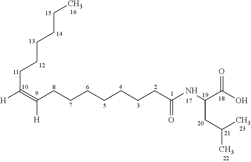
C(=C(CCCCCCCC(NC(C(O)=O)CC(C)C)=O)[H])(CCCCCC)[H]
